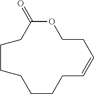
C1(=O)OCCC=CCCCCCCC1
